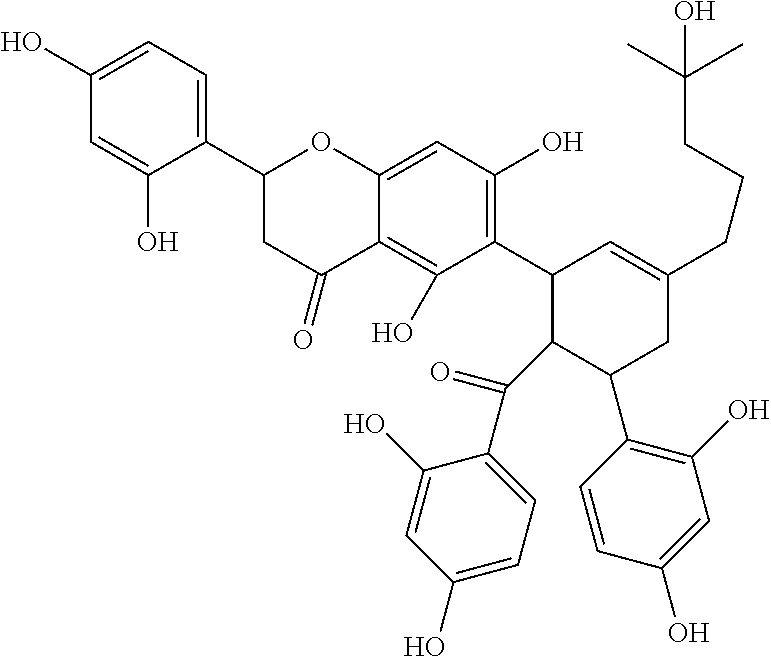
OC(C)(C)CCCC1=CC(C2=C(O)C=C3C(=C2O)C(=O)CC(C2=CC=C(O)C=C2O)O3)C(C(C2=CC=C(O)C=C2O)=O)C(C2=C(O)C=C(O)C=C2)C1
